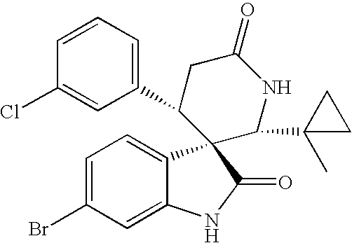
C1=C(Br)C=C2C(=C1)C1(C(=O)N2)C(C2=CC=CC(Cl)=C2)CC(=O)NC1C1(C)CC1
